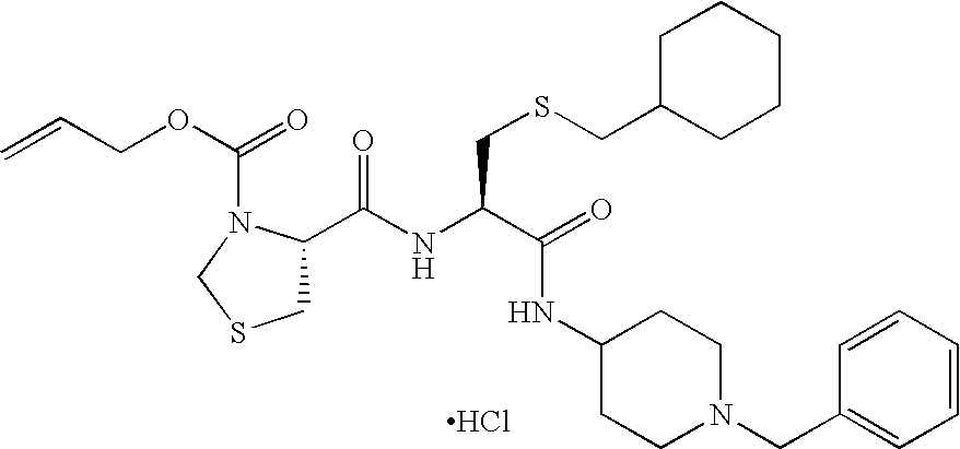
C1(C(NC(C(=O)NC2CCN(CC3=CC=CC=C3)CC2)CSCC2CCCCC2)=O)CSCN1C(OCC=C)=O.Cl
